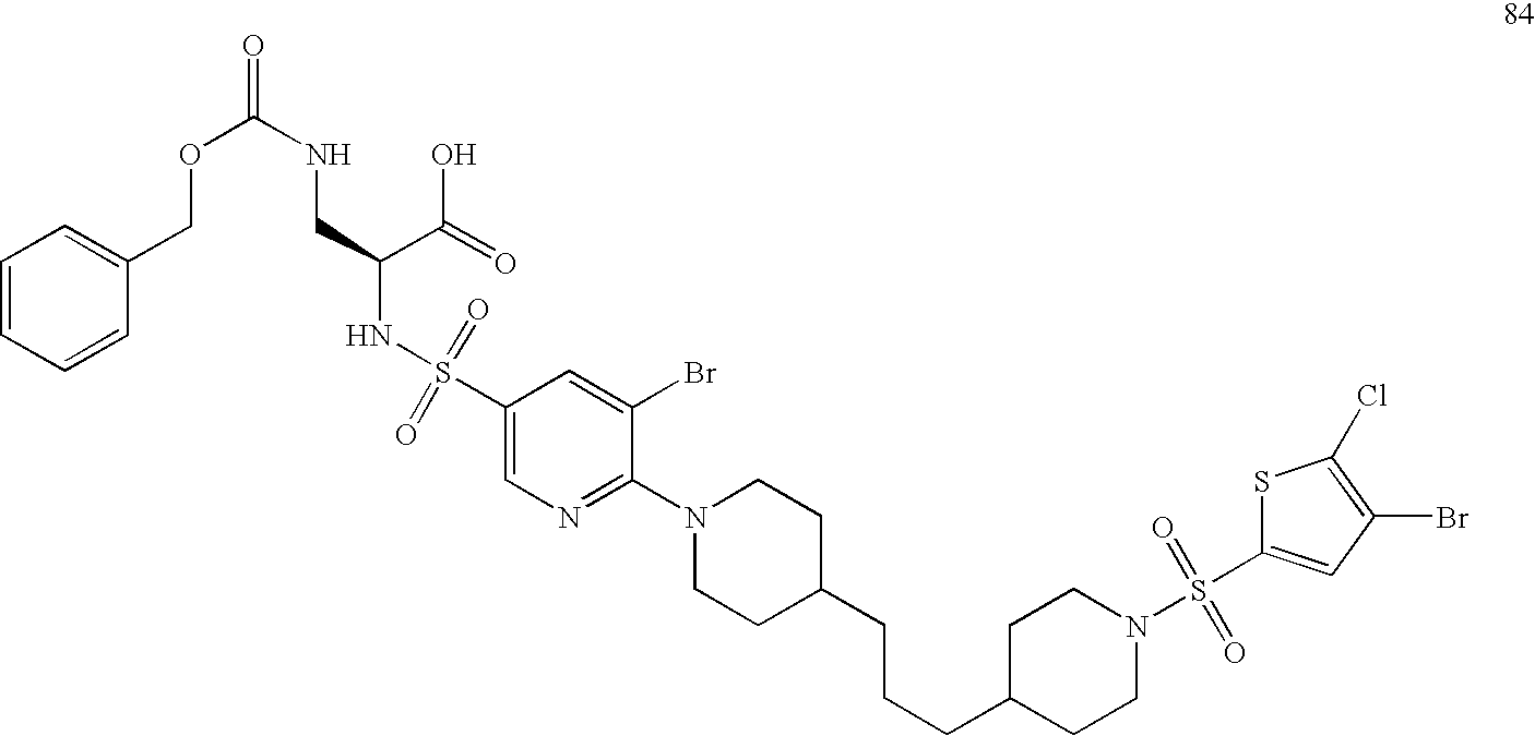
N(S(=O)(=O)C1=CN=C(N2CCC(CCCC3CCN(S(=O)(=O)C4=CC(Br)=C(Cl)S4)CC3)CC2)C(Br)=C1)C(C(=O)O)CNC(=O)OCC1=CC=CC=C1
